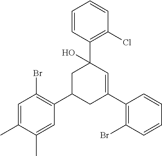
C1(C)=CC(Br)=C(C2CC(C3=C(Br)C=CC=C3)=CC(C3=C(Cl)C=CC=C3)(O)C2)C=C1C
